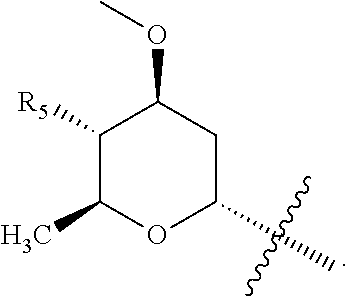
C1([R5])C(C)OC(C)CC1OC
